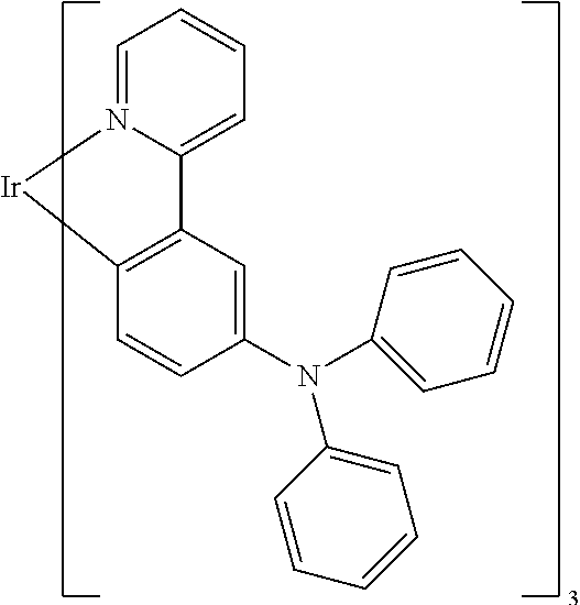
C1=C2N(=CC=C1)[Ir]C1=C2C=C(N(C2=CC=CC=C2)C2=CC=CC=C2)C=C1
